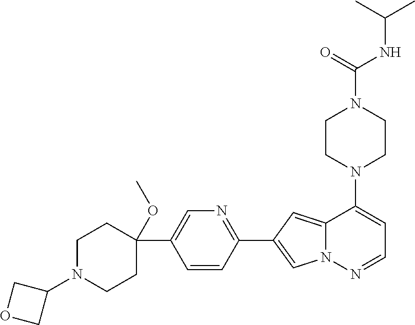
N1(C2=CC=NN3C2=CC(C2=NC=C(C4(OC)CCN(C5COC5)CC4)C=C2)=C3)CCN(C(NC(C)C)=O)CC1
